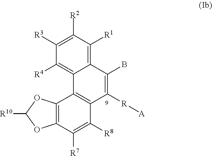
C12=C(C([R7])=C([R8])C3=C1C1=C([R4])C([R3])=C([R2])C([R1])=C1C(B)=C3[R][A])OC([R10])O2
